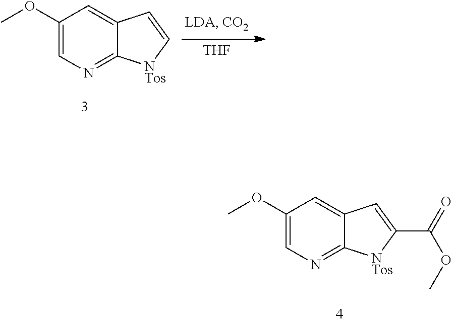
C1(OC)=CN=C2C(=C1)C=C[NTos]2.[THF].C1(OC)=CN=C2C(=C1)C=C(C(=O)OC)[NTos]2
